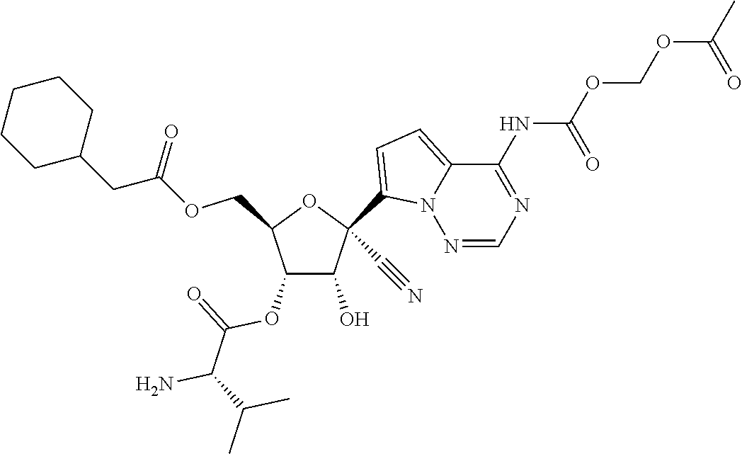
C1(O)C(OC(=O)C(N)C(C)C)C(COC(CC2CCCCC2)=O)OC1(C1=CC=C2N1N=CN=C2NC(=O)OCOC(=O)C)C#N
